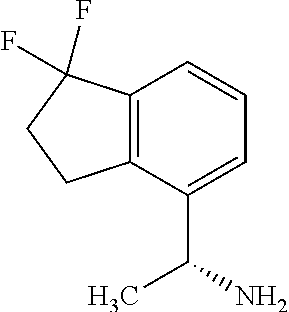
C12=C(C(C(N)C)=CC=C1)CCC2(F)F
